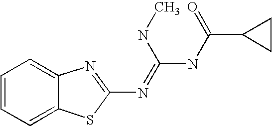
N(=C(NC(C1CC1)=O)NC)C1=NC2=CC=CC=C2S1
